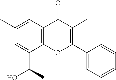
CC(C1=CC(C)=CC2=C1OC(C1=CC=CC=C1)=C(C)C2=O)O
